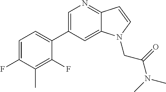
C1=C(C2=CC=C(F)C(C)=C2F)C=C2C(=N1)C=CN2CC(N(C)C)=O
